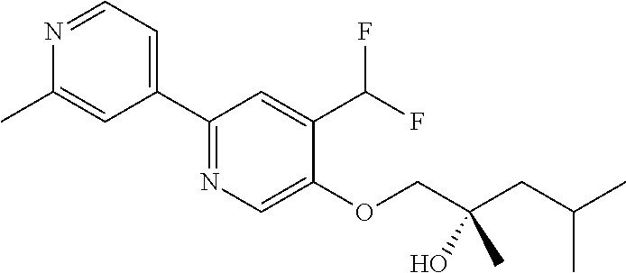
C1(C2=NC=C(OCC(CC(C)C)(C)O)C(C(F)F)=C2)=CC=NC(C)=C1
